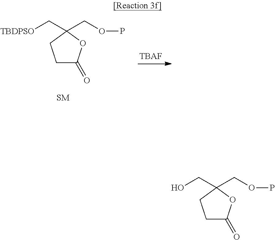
[TBAF].[TBDPSO]CC1(COP)CCC(=O)O1.OCC1(COP)CCC(=O)O1
